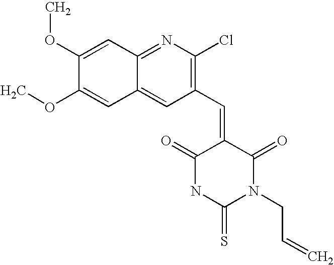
C12=CC(C=C3C(=O)NC(=S)N(CC=C)C3=O)=C(Cl)N=C1C=C(OC)C(OC)=C2
